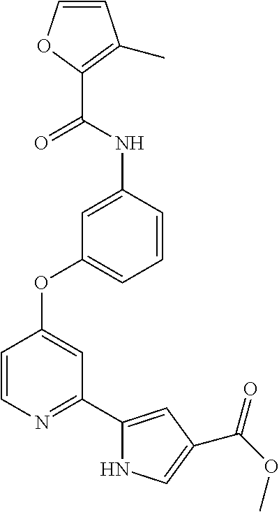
C1=COC(C(NC2=CC(OC3=CC(C4=CC(C(OC)=O)=CN4)=NC=C3)=CC=C2)=O)=C1C
